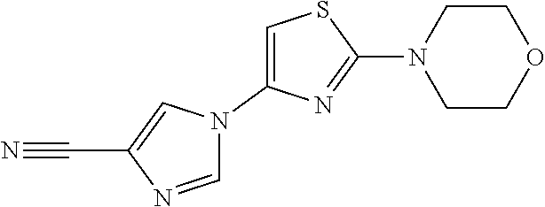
C1=NC(C#N)=CN1C1=CSC(N2CCOCC2)=N1
